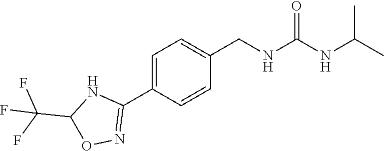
CC(NC(NCC1=CC=C(C2=NOC(C(F)(F)F)N2)C=C1)=O)C
